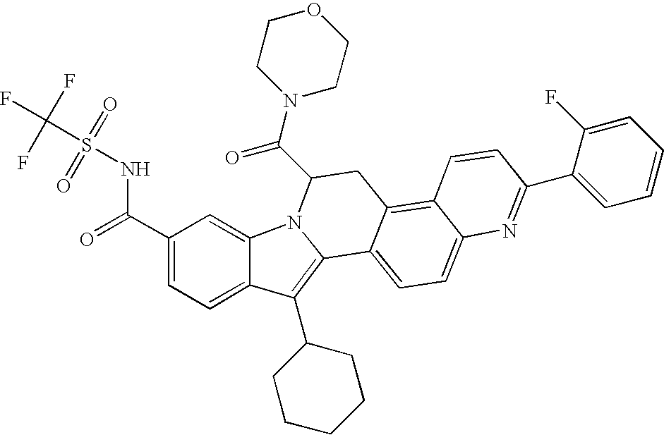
C12=CC(C(=O)NS(C(F)(F)F)(=O)=O)=CC=C1C(C1CCCCC1)=C1N2C(C(N2CCOCC2)=O)CC2=C3C(=CC=C12)N=C(C1=CC=CC=C1F)C=C3
